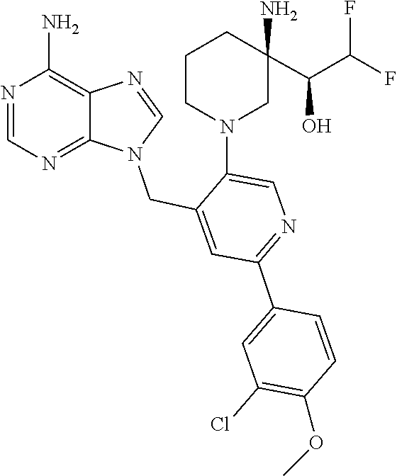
C1=NC2=C(N)N=CN=C2N1CC1=CC(C2=CC(Cl)=C(OC)C=C2)=NC=C1N1CC(N)(C(C(F)F)O)CCC1
